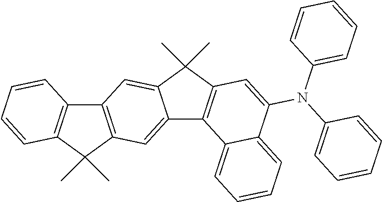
C12=C(C(C)(C)C3=C1C=CC=C3)C=C1C(=C2)C(C)(C)C2=C1C1=CC=CC=C1C(N(C1=CC=CC=C1)C1=CC=CC=C1)=C2
